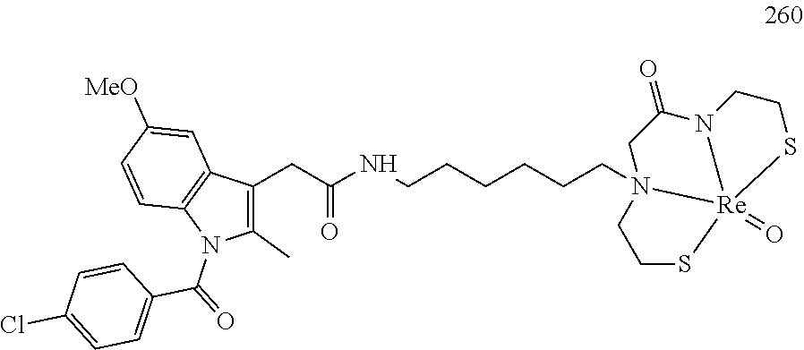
C1N2(CCCCCCNC(CC3=C(C)N(C(=O)C4=CC=C(Cl)C=C4)C4=C3C=C([MeO])C=C4)=O)[Re]3(=O)(N(CCS3)C1=O)SCC2
